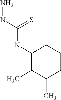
NNC(NC1C(C)C(C)CCC1)=S
